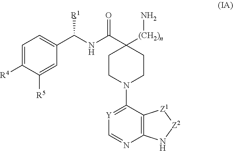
C1=C([R4])C([R5])=CC(C(NC(C2([(CH2)n]N)CCN(C3=[Y]C=NC4=C3[Z1][Z2]N4)CC2)=O)[R1])=C1
